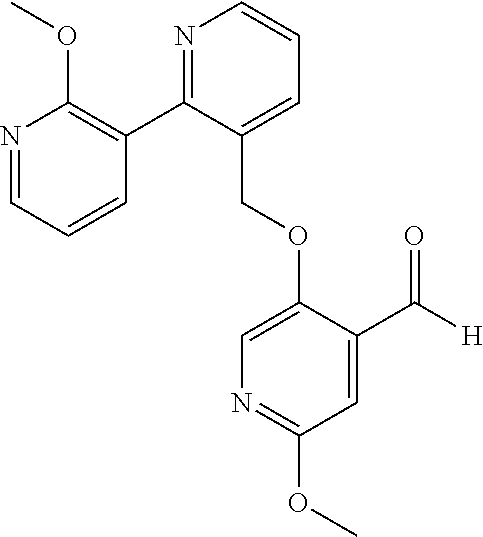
C(OC1=CN=C(OC)C=C1C([H])=O)C1=CC=CN=C1C1=C(OC)N=CC=C1
